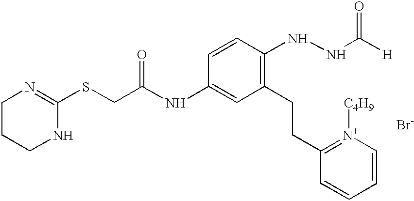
[Br-].C1(NC(CSC2=NCCCN2)=O)=CC(CCC2=[N+]([C4H9])C=CC=C2)=C(NNC([H])=O)C=C1
